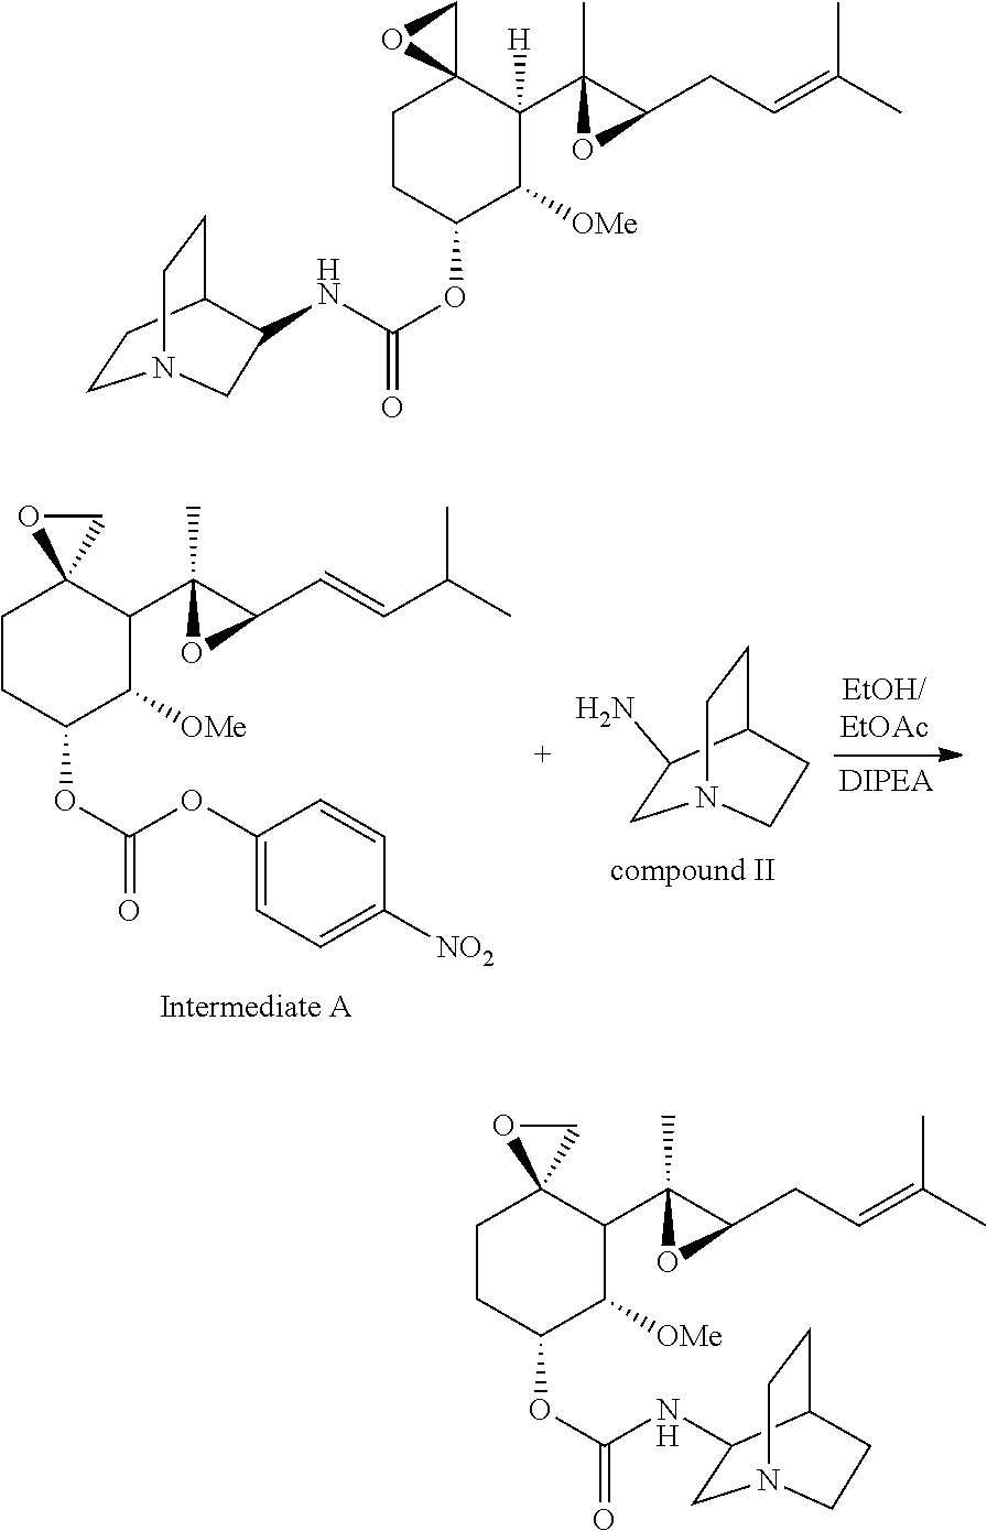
C1C(N)C2CCN1CC2.C1CC(OC(=O)OC2=CC=C([NO2])C=C2)C([OMe])C(C2(C)C(C=CC(C)C)O2)C12OC2.C1CC(OC(=O)NC2C3CCN(CC3)C2)C([OMe])C([H])(C2(C)C(CC=C(C)C)O2)C12OC2.C1CC(OC(=O)NC2CN3CCC2CC3)C([OMe])C(C2(C)C(CC=C(C)C)O2)C12OC2
